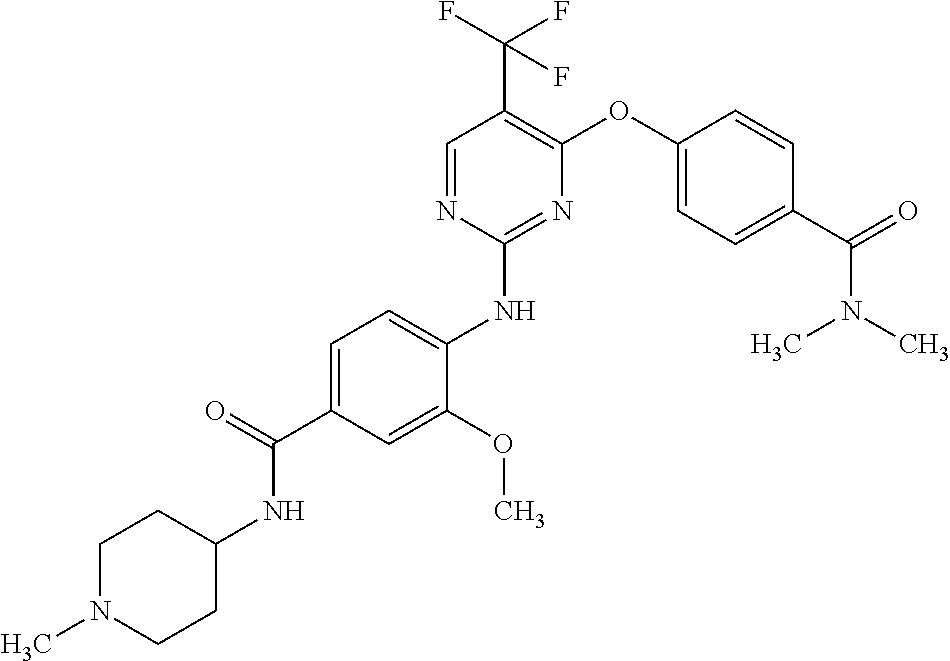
C1=C(C(=O)NC2CCN(C)CC2)C=C(OC)C(NC2=NC(OC3=CC=C(C(N(C)C)=O)C=C3)=C(C(F)(F)F)C=N2)=C1
